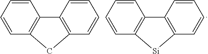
C1=CC2=C(CC3=C2C=CC=C3)C=C1.C1=CC2=C([Si]C3=C2C=CC=C3)C=C1
